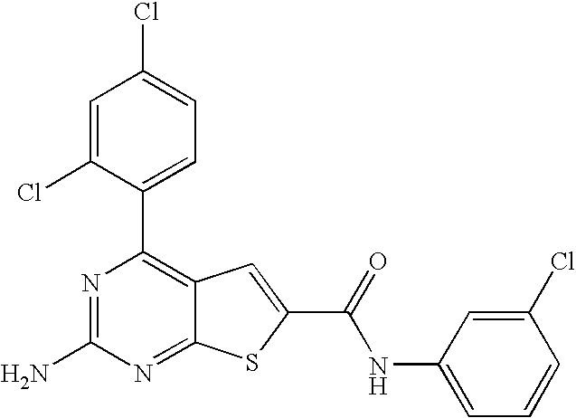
N1=C(N)N=C2C(=C1C1=CC=C(Cl)C=C1Cl)C=C(C(=O)NC1=CC=CC(Cl)=C1)S2
